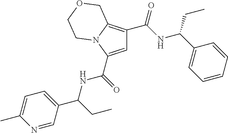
C1=C(C(=O)NC(C2=CC=C(C)N=C2)CC)N2C(=C1C(NC(C1=CC=CC=C1)CC)=O)COCC2
